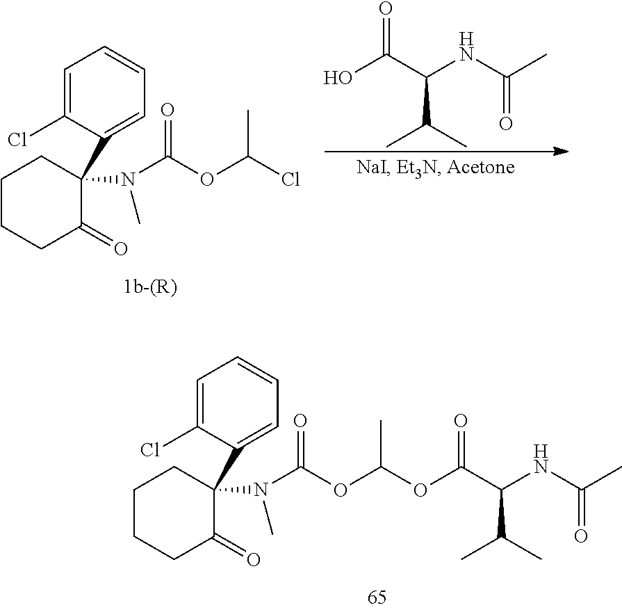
C1=C(Cl)C(C2(N(C(OC(OC(C(NC(C)=O)C(C)C)=O)C)=O)C)CCCCC2=O)=CC=C1.C1=C(Cl)C(C2(N(C(OC(Cl)C)=O)C)CCCCC2=O)=CC=C1.OC(C(NC(C)=O)C(C)C)=O
